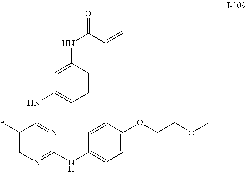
C1=CC(NC2=NC=C(F)C(NC3=CC=CC(NC(=O)C=C)=C3)=N2)=CC=C1OCCOC
